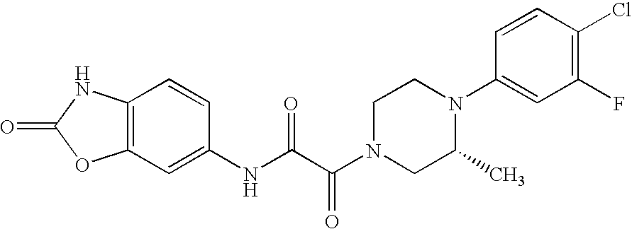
O=C1OC2=C(N1)C=CC(NC(C(N1CC(C)N(C3=CC(F)=C(Cl)C=C3)CC1)=O)=O)=C2
